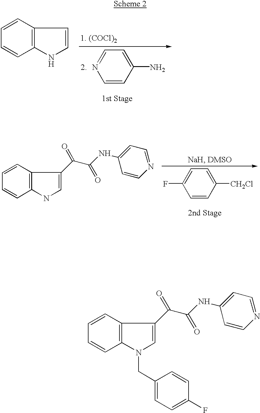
C1=CC=CC2=C1C(C(C(NC1=CC=NC=C1)=O)=O)=CN2CC1=CC=C(F)C=C1.C1=CC=CC2=C1C=CN2.C1=NC=CC(N)=C1.C1=C(F)C=CC([CH2Cl])=C1.C1=CC=CC2=C1C(C(C(NC1=CC=NC=C1)=O)=O)=CN2
